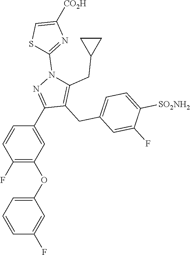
S1C=C([CO2H])N=C1N1C(CC2CC2)=C(CC2=CC=C([SO2NH2])C(F)=C2)C(C2=CC(OC3=CC=CC(F)=C3)=C(F)C=C2)=N1
